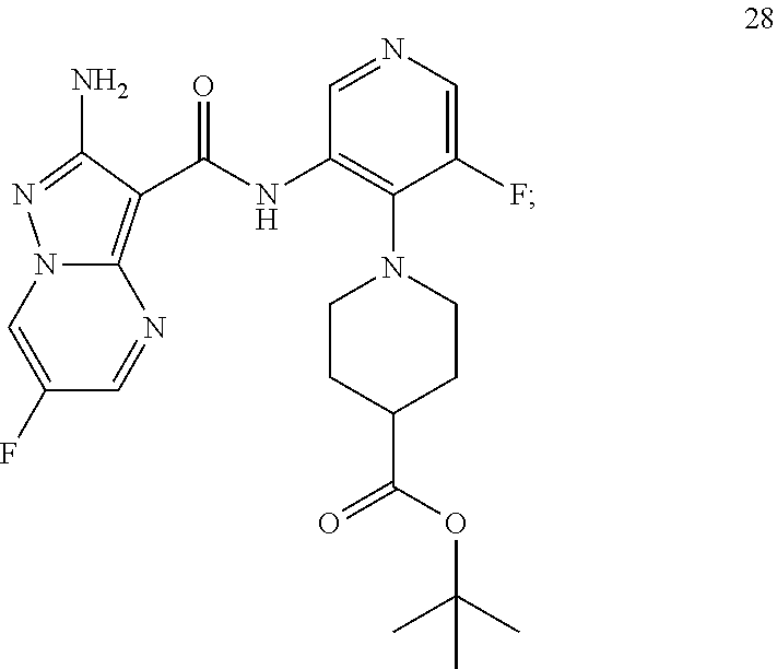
C1(F)=CN2C(=C(C(=O)NC3=C(N4CCC(C(OC(C)(C)C)=O)CC4)C(F)=CN=C3)C(N)=N2)N=C1
